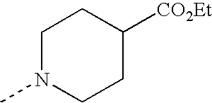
C1N(C)CCC([CO2Et])C1
